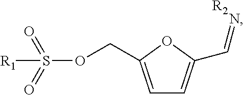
C1=C(COS(=O)(=O)[R1])OC(C=N)=C1.[R2]
